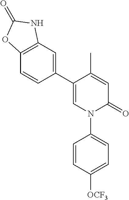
C1=C(C)C(C2=CC3=C(C=C2)OC(=O)N3)=CN(C2=CC=C([OCF3])C=C2)C1=O
